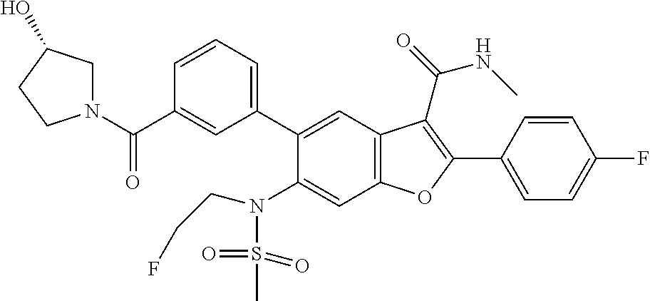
C1=CC=C(C2=CC3=C(C=C2N(S(C)(=O)=O)CCF)OC(C2=CC=C(F)C=C2)=C3C(NC)=O)C=C1C(N1CC(O)CC1)=O
